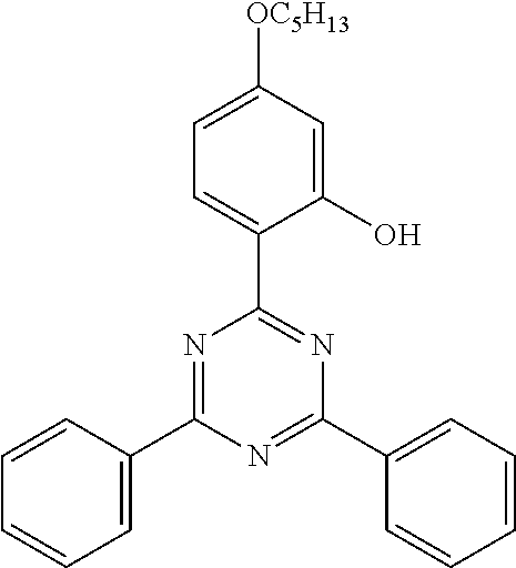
C1(O)=CC([OC5H13])=CC=C1C1=NC(C2=CC=CC=C2)=NC(C2=CC=CC=C2)=N1
